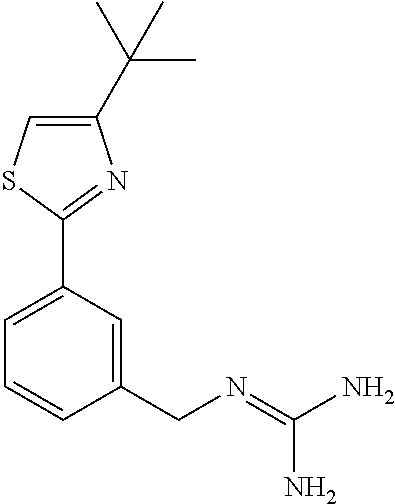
C1=C(C2=NC(C(C)(C)C)=CS2)C=C(CN=C(N)N)C=C1
